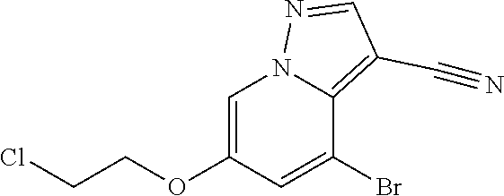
C1=C(OCCCl)C=C(Br)C2=C(C#N)C=NN12
